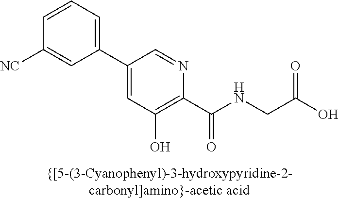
C1(C2=CC(O)=C(C(NCC(O)=O)=O)N=C2)=CC=CC([NC])=C1
